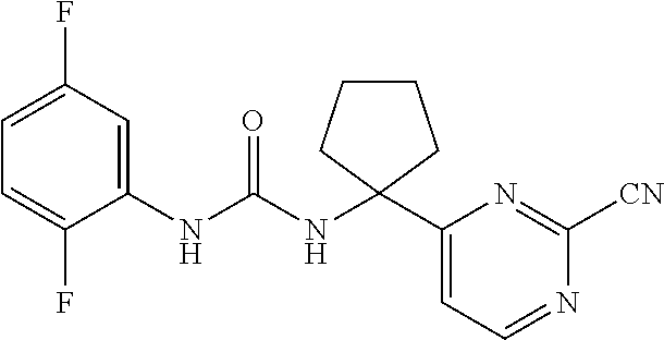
C1(NC(NC2(C3=CC=NC([CN])=N3)CCCC2)=O)=CC(F)=CC=C1F
